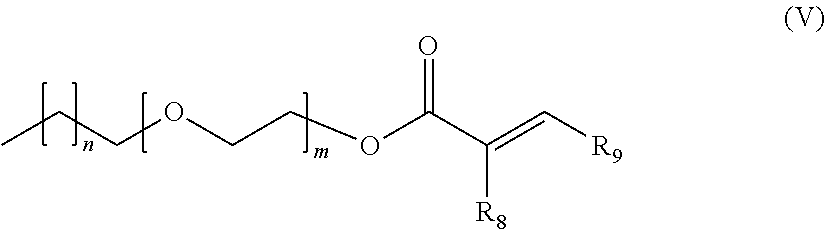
CCCOCCOC(C(=C[R9])[R8])=O
